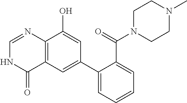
C1=NC2=C(C(=O)N1)C=C(C1=CC=CC=C1C(=O)N1CCN(C)CC1)C=C2O
